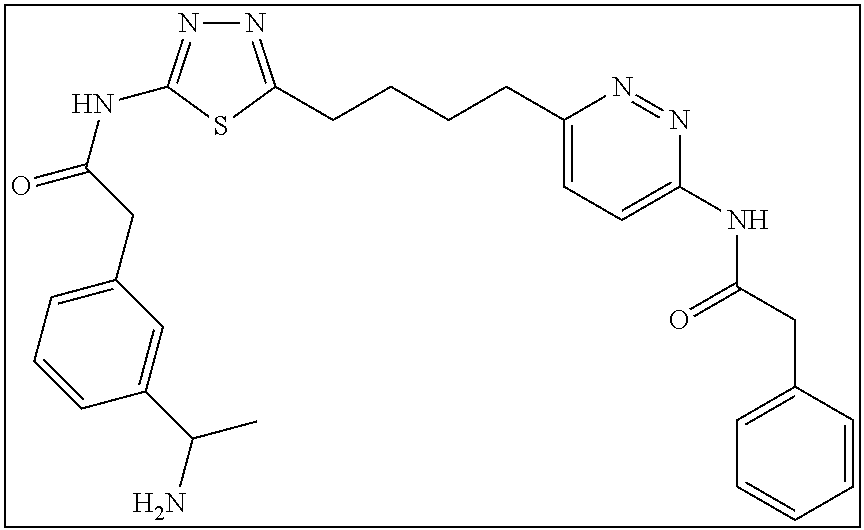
N1=C(CCCCC2=CC=C(NC(CC3=CC=CC=C3)=O)N=N2)SC(NC(=O)CC2=CC=CC(C(C)N)=C2)=N1
